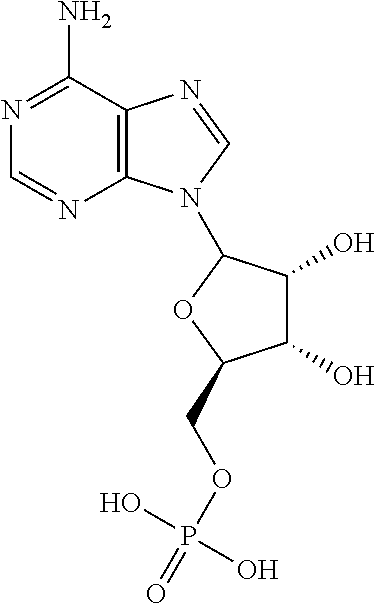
C12=C(C(N)=NC=N1)N=CN2C1C(O)C(O)C(COP(=O)(O)O)O1
